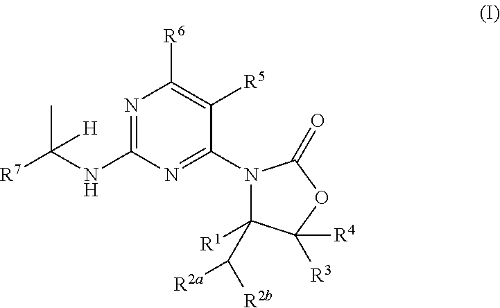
N1=C(NC(C)([R7])[H])N=C(N2C([R1])(C([R2b])[R2a])C([R4])([R3])OC2=O)C([R5])=C1[R6]
